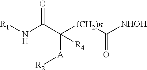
[R1]NC(C([(CH2)n]C([NHOH])=O)([A][R2])[R4])=O
